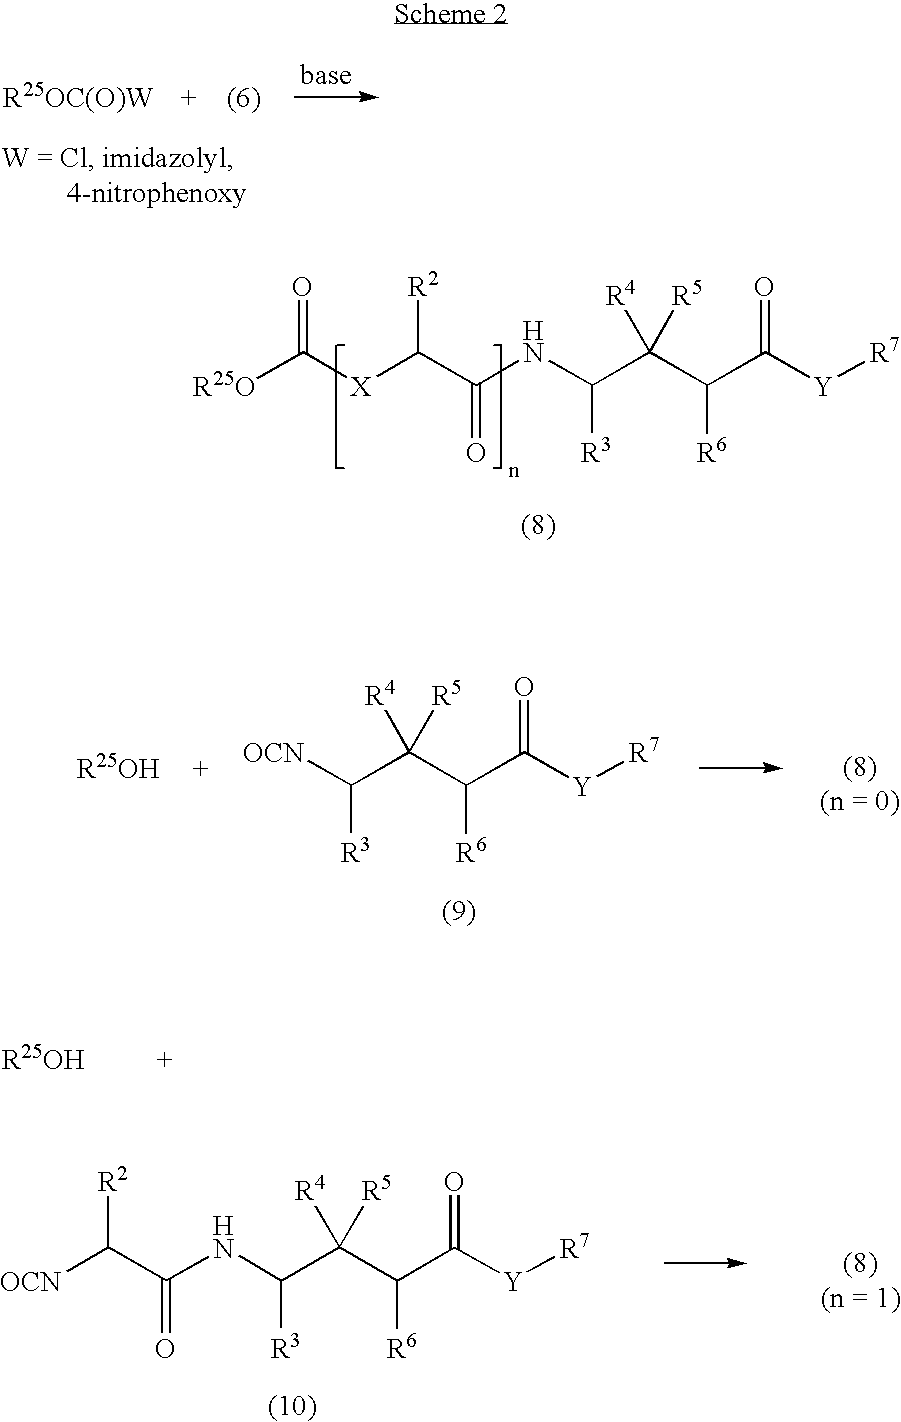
C([X]C(C(NC(C(C(C([Y][R7])=O)[R6])([R4])[R5])[R3])=O)[R2])([R25O])=O.C(C(NC(C(C(C([Y][R7])=O)[R6])([R4])[R5])[R3])=O)([OCN])[R2].[OCN]C(C(C(C([Y][R7])=O)[R6])([R4])[R5])[R3]
